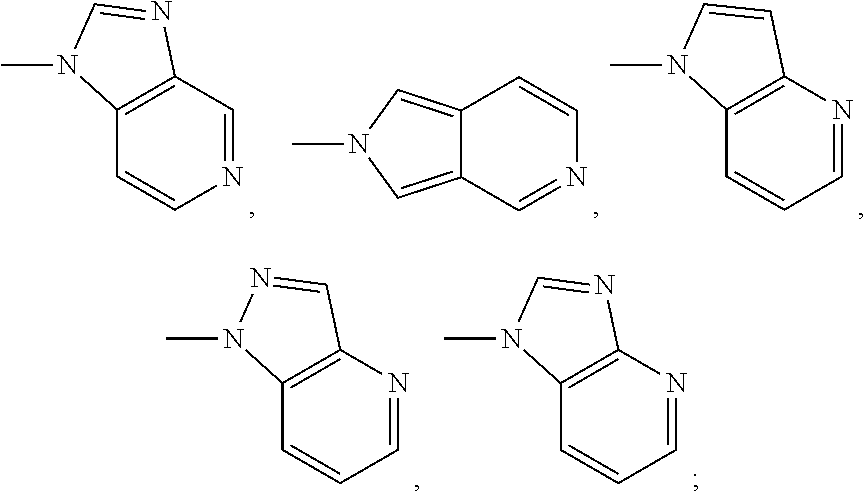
C12=C(C=NC=C1)N=CN2C.C12=CN(C)C=C1C=NC=C2.C12=C(N=CC=C1)C=CN2C.C12=C(N=CC=C1)C=NN2C.C12=C(N=CC=C1)N=CN2C
